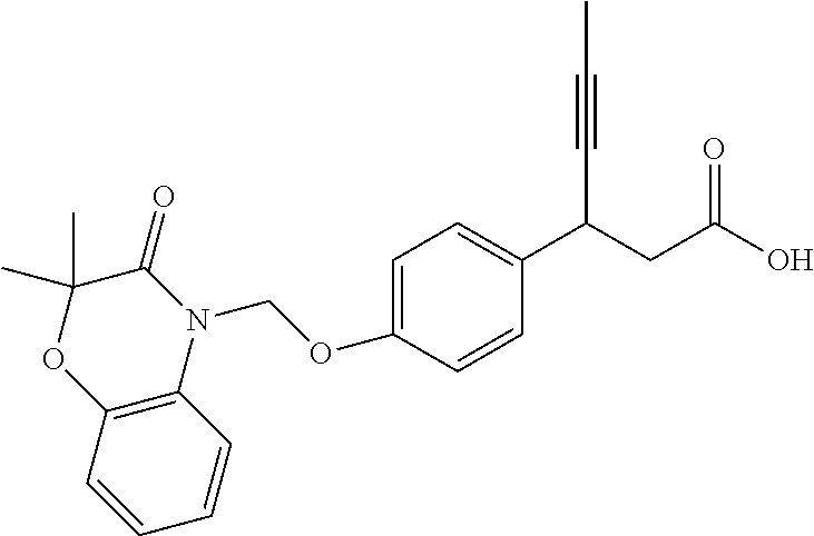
C1=C(OCN2C3=C(OC(C)(C)C2=O)C=CC=C3)C=CC(C(CC(O)=O)C#CC)=C1
